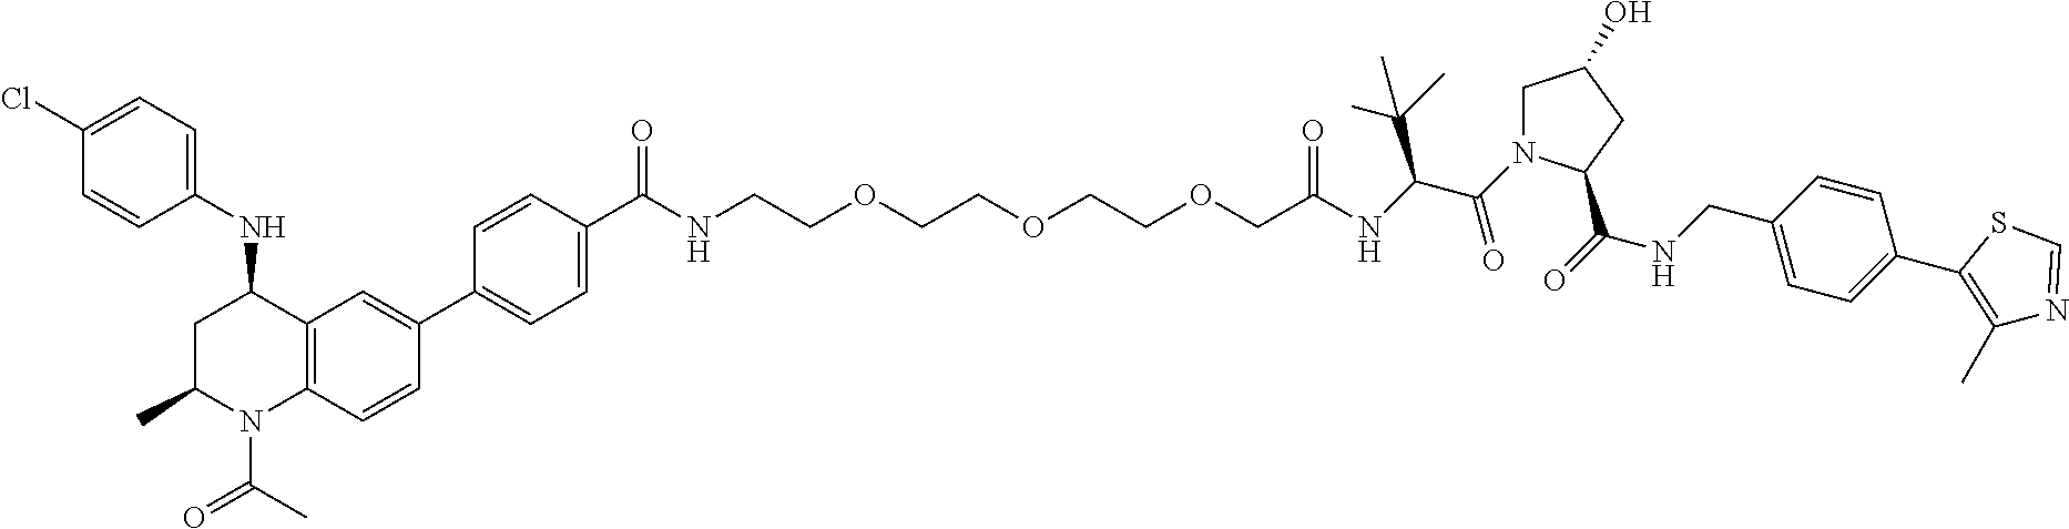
C(C(N1CC(O)CC1C(=O)NCC1=CC=C(C2=C(C)N=CS2)C=C1)=O)(C(C)(C)C)NC(COCCOCCOCCNC(C1=CC=C(C2=CC3=C(N(C(C)=O)C(C)CC3NC3=CC=C(Cl)C=C3)C=C2)C=C1)=O)=O
